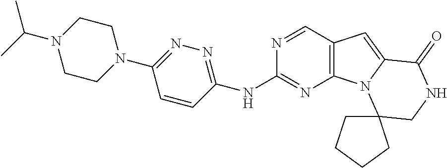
N1(C(C)C)CCN(C2=NN=C(NC3=NC4=C(C=N3)C=C3N4C4(CNC3=O)CCCC4)C=C2)CC1
